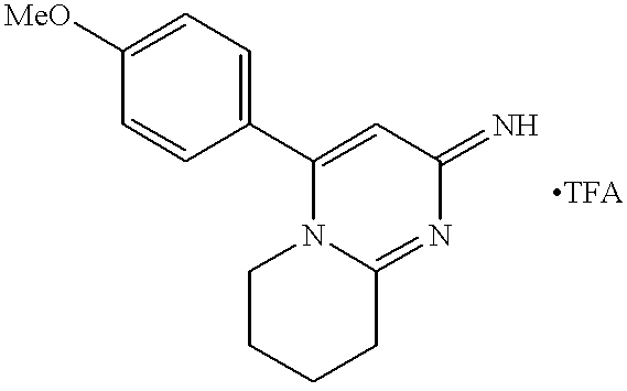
C1([MeO])=CC=C(C2=CC(=N)N=C3N2CCCC3)C=C1
